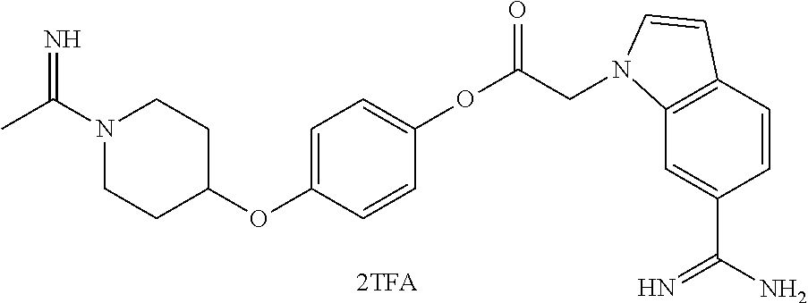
CC(N1CCC(OC2=CC=C(OC(CN3C4=C(C=CC(C(N)=N)=C4)C=C3)=O)C=C2)CC1)=N
